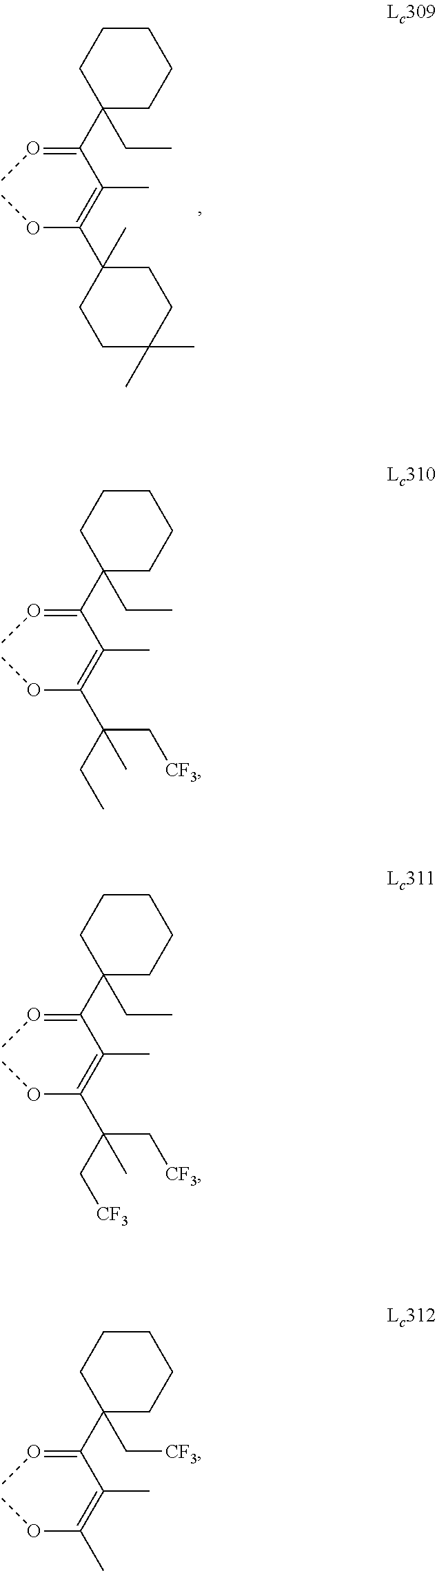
C1(C(=OC)C(=C(OC)C2(C)CCC(C)(C)CC2)C)(CC)CCCCC1.C1(C(=OC)C(=C(OC)C(C[CF3])(CC)C)C)(CC)CCCCC1.C1(C(=OC)C(=C(OC)C(C[CF3])(C[CF3])C)C)(CC)CCCCC1.C1(C(=OC)C(=C(OC)C)C)(C[CF3])CCCCC1
